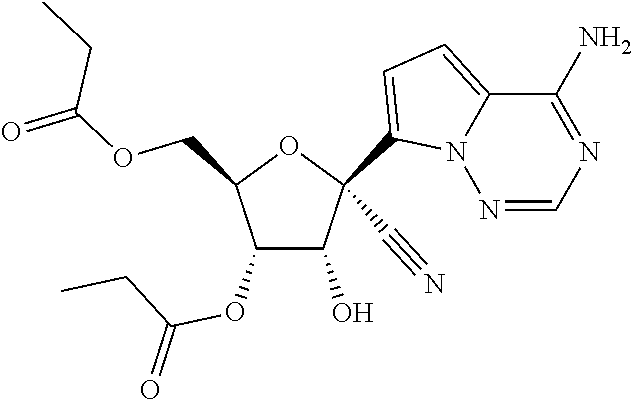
O(CC1C(OC(CC)=O)C(O)C(C#N)(C2=CC=C3N2N=CN=C3N)O1)C(=O)CC
